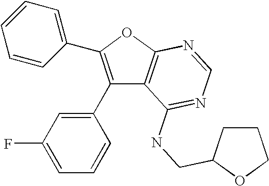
C1(C2=CC(F)=CC=C2)=C(C2=CC=CC=C2)OC2=C1C(NCC1CCCO1)=NC=N2
